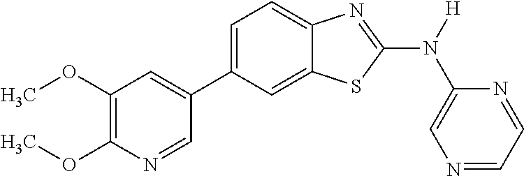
C1(OC)=C(OC)N=CC(C2=CC=C3C(=C2)SC(N([H])C2=CN=CC=N2)=N3)=C1
